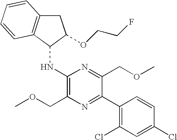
N(C1=C(COC)N=C(C2=C(Cl)C=C(Cl)C=C2)C(COC)=N1)C1C2=C(CC1OCCF)C=CC=C2
